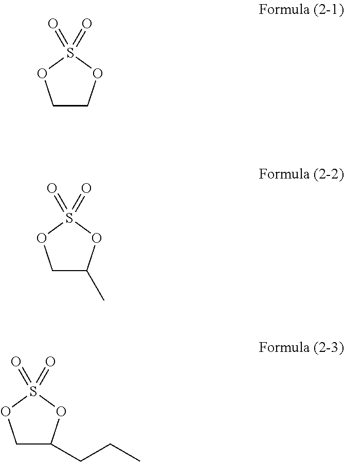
C1COS(=O)(=O)O1.C1C(C)OS(=O)(=O)O1.C1C(CCC)OS(=O)(=O)O1
